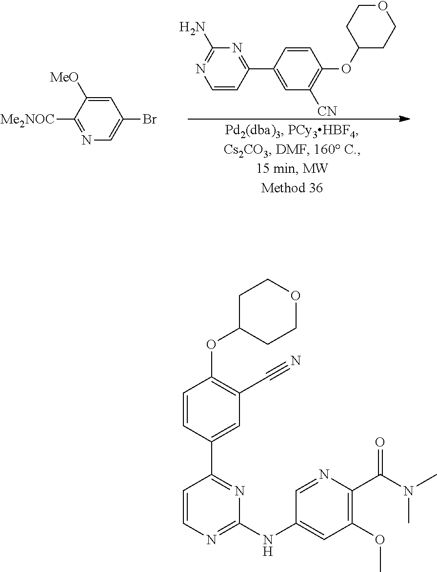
C1=CC(C2=CC([CN])=C(OC3CCOCC3)C=C2)=NC(N)=N1.N1=C([Me2NOC])C([MeO])=CC(Br)=C1.C1(OC2CCOCC2)=C(C#N)C=C(C2=NC(NC3=CC(OC)=C(C(N(C)C)=O)N=C3)=NC=C2)C=C1
